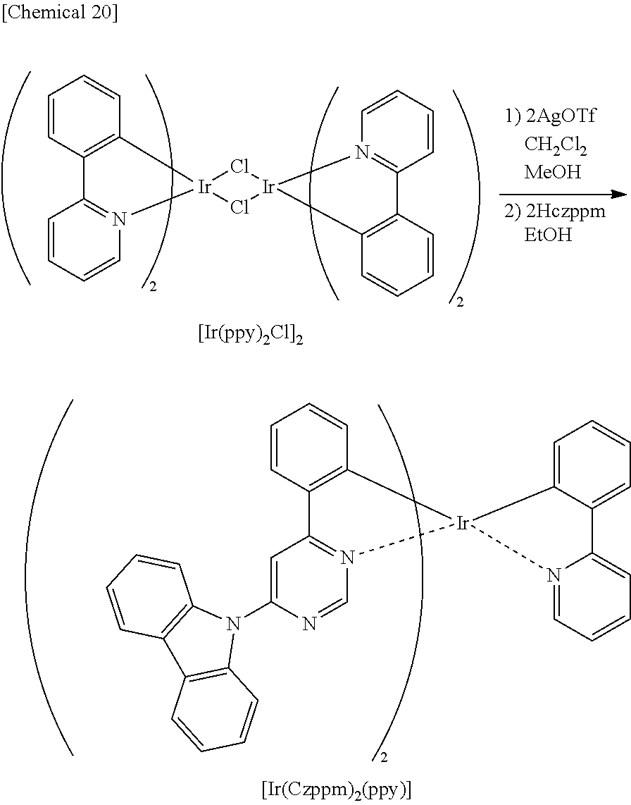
C1=CC=CN2=C1C1=C(C=CC=C1)[Ir]21Cl[Ir]2(Cl1)N1=C(C=CC=C1)C1=C2C=CC=C1.C1=C(N2C3=C(C4=C2C=CC=C4)C=CC=C3)N=CN2=C1C1=C(C=CC=C1)[Ir]21C2=CC=CC=C2C2=CC=CC=N12
